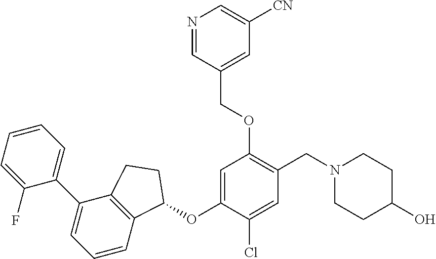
C1(F)=CC=CC=C1C1=CC=CC2=C1CCC2OC1=CC(OCC2=CC([CN])=CN=C2)=C(CN2CCC(O)CC2)C=C1Cl
